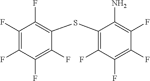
C1(F)=C(F)C(F)=C(F)C(SC2=C(F)C(F)=C(F)C(F)=C2N)=C1F
